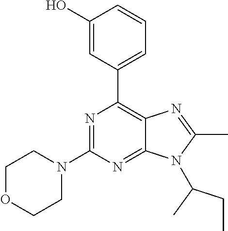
N1=C(N2CCOCC2)N=C2C(=C1C1=CC=CC(O)=C1)N=C(C)N2C(CC)C
